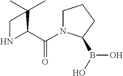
C(C1C(C)(C)CN1)(=O)N1CCCC1B(O)O
